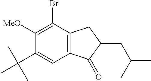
C1(Br)=C([MeO])C(C(C)(C)C)=CC2=C1CC(CC(C)C)C2=O
